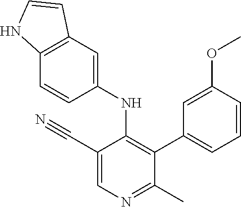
C1(NC2=C(C3=CC=CC(OC)=C3)C(C)=NC=C2C#N)=CC2=C(C=C1)NC=C2
